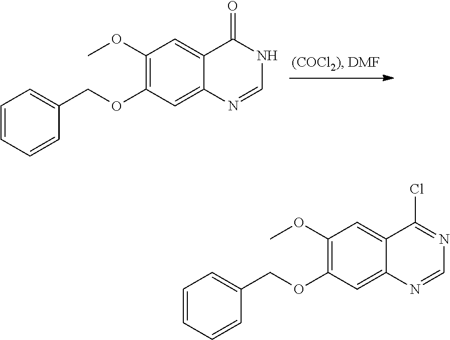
C1(OC)=C(OCC2=CC=CC=C2)C=C2C(=C1)C(=O)NC=N2.C1(OC)=C(OCC2=CC=CC=C2)C=C2C(=C1)C(Cl)=NC=N2
